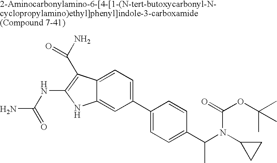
C1(C2=CC=C(C(N(C3CC3)C(=O)OC(C)(C)C)C)C=C2)=CC=C2C(=C1)NC(NC(N)=O)=C2C(N)=O
